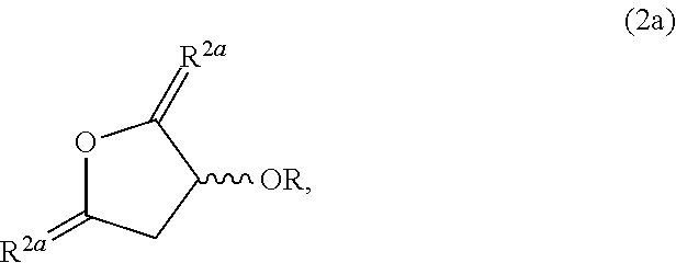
O1C(=[R2a])CC([OR])C1=[R2a]
